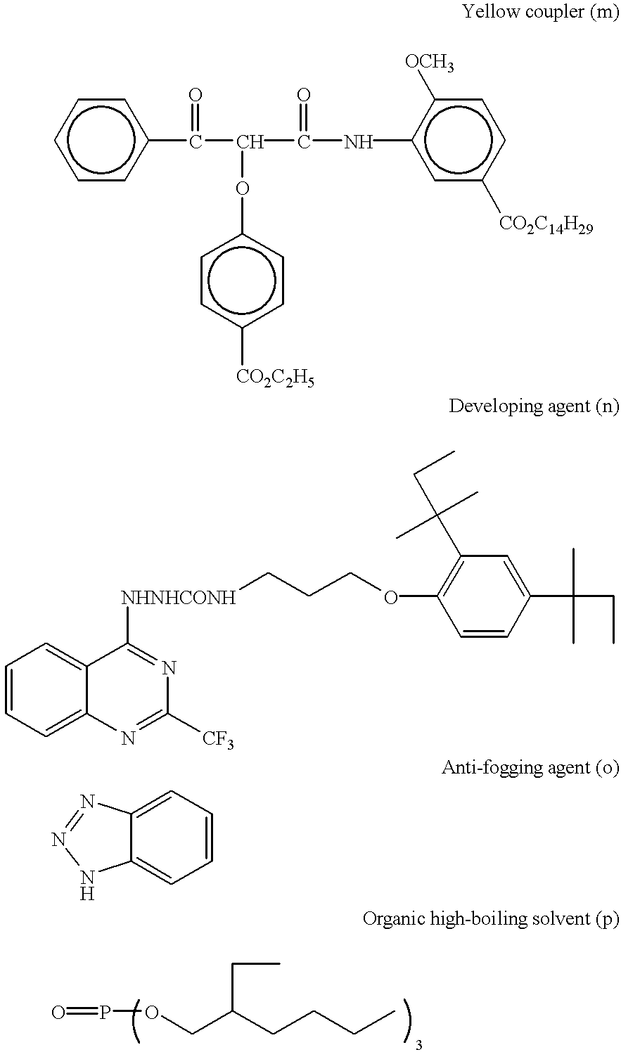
c1cc(C(=O)C(Oc2ccc([CO2C2H5])cc2)C(=O)Nc2cc([CO2C14H29])ccc2[OCH3])ccc1.C1=CC=C2C(=C1)C([NHNHCONH]CCCOC1=C(C(CC)(C)C)C=C(C(CC)(C)C)C=C1)=NC([CF3])=N2.C12=CC=CC=C1N=NN2.O=POCC(CCCC)CC
